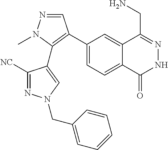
C1(C2=C(C3=CN(CC4=CC=CC=C4)N=C3[NC])N(C)N=C2)=CC=C2C(=C1)C(CN)=NNC2=O
